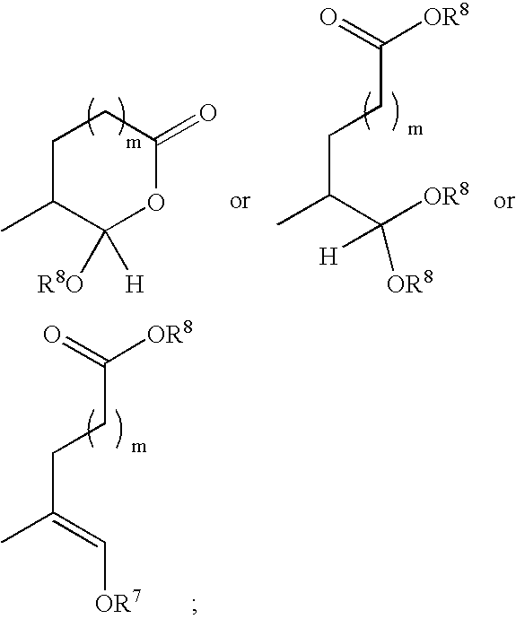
CC(CCC(=O)[OR8])=C[OR7].CC(CCC(=O)[OR8])C([OR8])([OR8])[H].C1C(C)C([R8O])([H])OC(=O)C1
